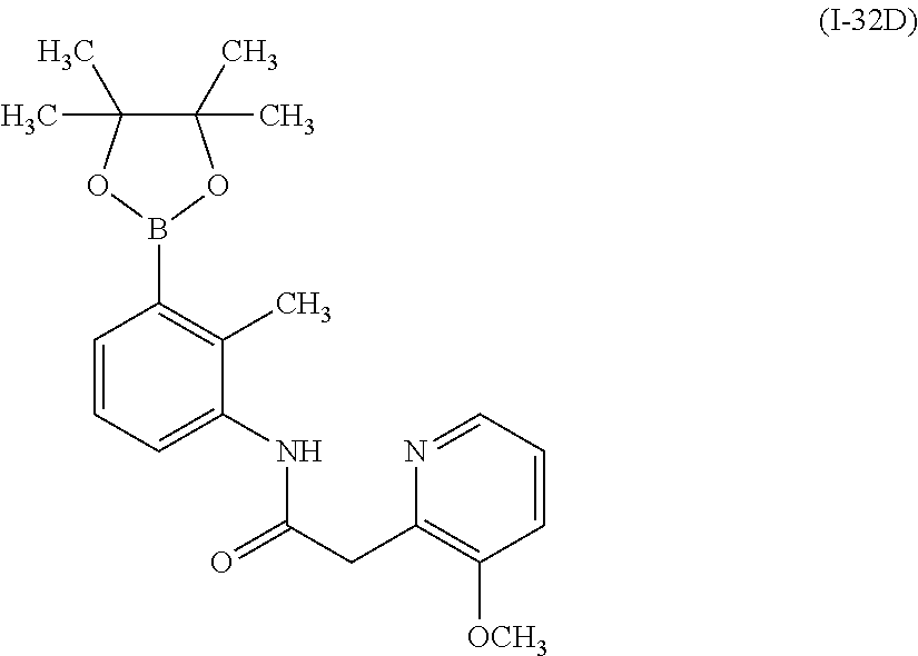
C1(CC(=O)NC2=CC=CC(B3OC(C)(C)C(C)(C)O3)=C2C)=C([OCH3])C=CC=N1
